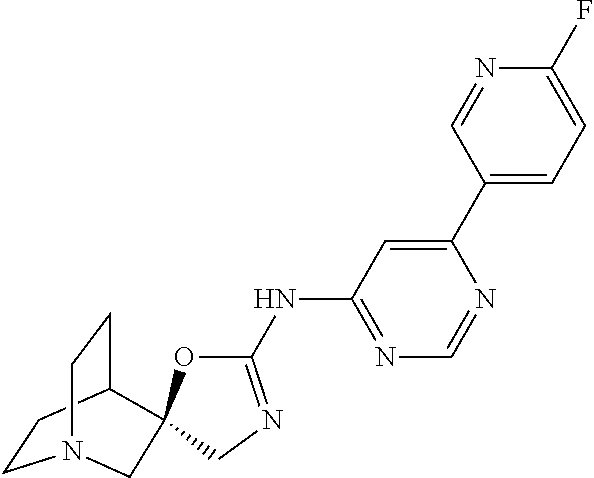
C1CC2CCN1CC21OC(NC2=NC=NC(C3=CC=C(F)N=C3)=C2)=NC1
